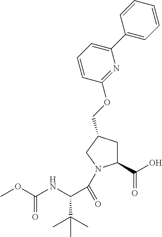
COC(NC(C(C)(C)C)C(=O)N1C(C(O)=O)CC(COC2=NC(C3=CC=CC=C3)=CC=C2)C1)=O
